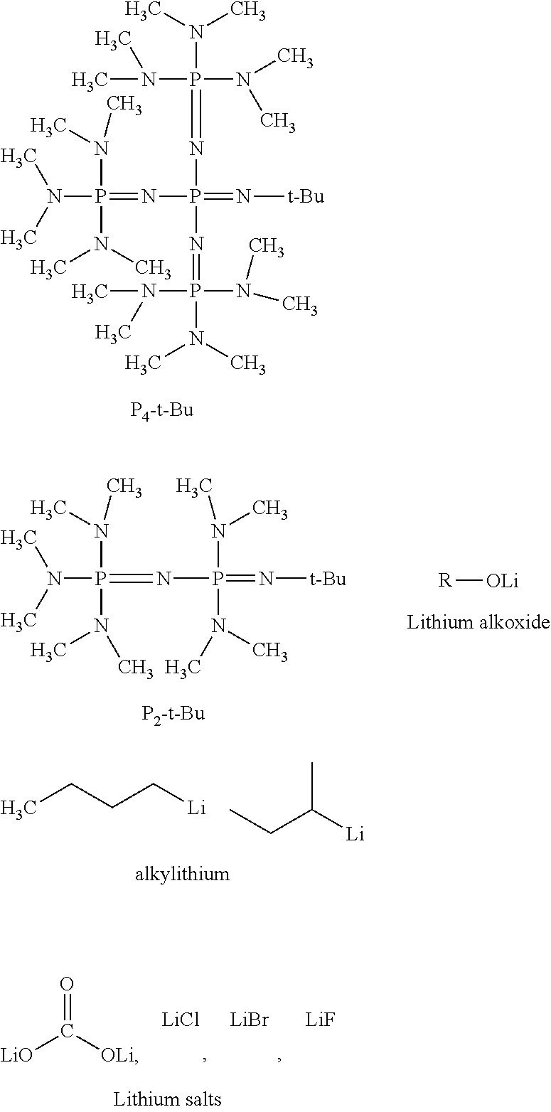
N(P(=NP(=N[t-Bu])(N=P(N(C)C)(N(C)C)N(C)C)N=P(N(C)C)(N(C)C)N(C)C)(N(C)C)N(C)C)(C)C.N(P(=NP(=N[t-Bu])(N(C)C)N(C)C)(N(C)C)N(C)C)(C)C.[R][OLi].CCCC[Li].CCC([Li])C.[LiO]C([OLi])=O.[LiCl].[LiBr].[LiF]
